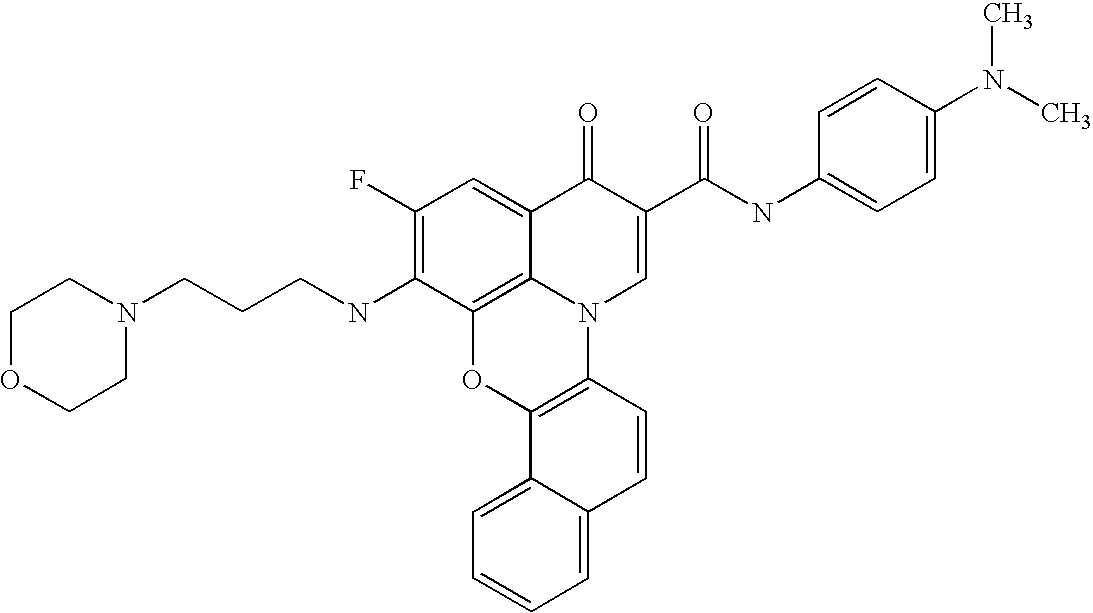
C12=C3C(=CC(F)=C1NCCCN1CCOCC1)C(=O)C(C(=O)NC1=CC=C(N(C)C)C=C1)=CN3C1=C(O2)C2=CC=CC=C2C=C1
